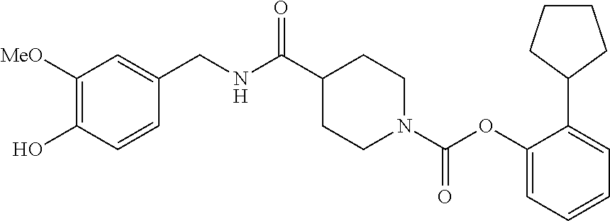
C1([MeO])=C(O)C=CC(CNC(C2CCN(C(OC3=CC=CC=C3C3CCCC3)=O)CC2)=O)=C1
